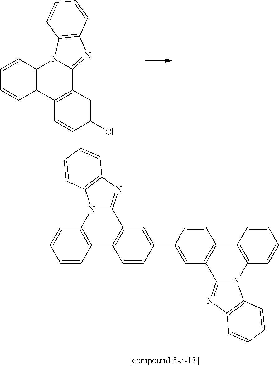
C1=CC2=C(C=C1)C1=C(C=C(Cl)C=C1)C1=NC3=C(N21)C=CC=C3.C12=C(C=CC=C1)C1=C(C3=NC4=C(N23)C=CC=C4)C=C(C2=CC3=C(C=C2)C2=C(N4C3=NC3=C4C=CC=C3)C=CC=C2)C=C1
